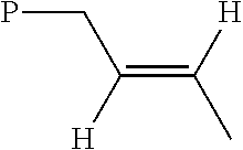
C(=C([H])C)([H])CP
